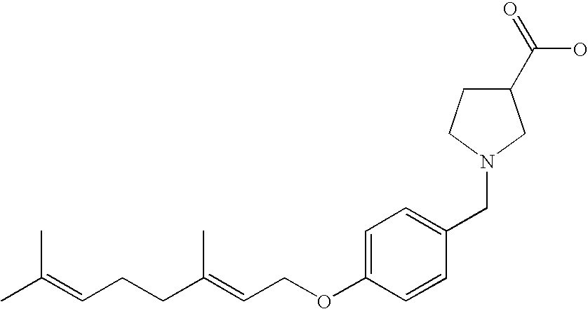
C1=C(OCC=C(CCC=C(C)C)C)C=CC(CN2CC(C(=O)O)CC2)=C1
